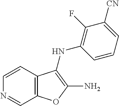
C1=CC2=C(C=N1)OC(N)=C2NC1=C(F)C([CN])=CC=C1
